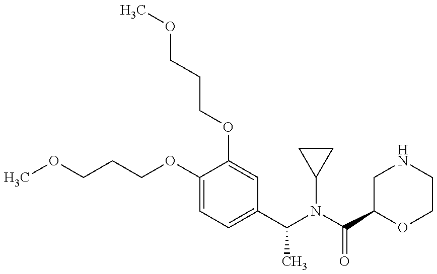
COCCCOC1=CC(C(C)N(C2CC2)C(=O)C2OCCNC2)=CC=C1OCCCOC
